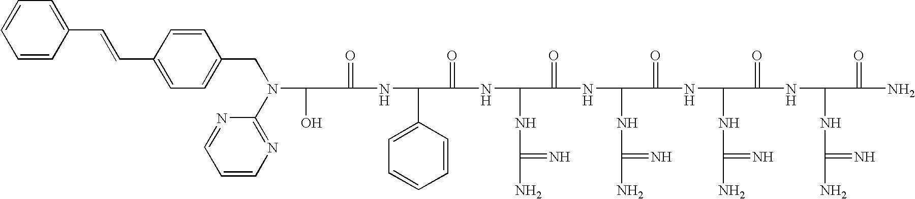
C(=O)(NC(C1=CC=CC=C1)C(=O)NC(NC(N)=N)C(=O)NC(NC(N)=N)C(=O)NC(NC(N)=N)C(=O)NC(NC(N)=N)C(=O)N)C(O)N(C1=NC=CC=N1)CC1=CC=C(C=CC2=CC=CC=C2)C=C1
